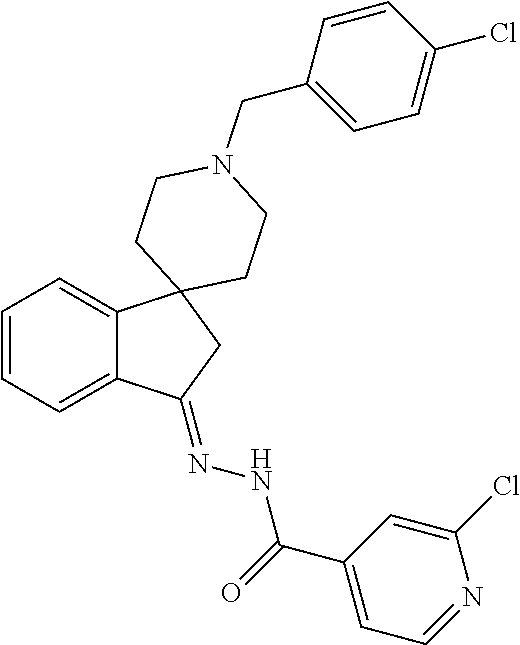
C1=CC=C2C(=C1)C1(CC2=NNC(C2=CC=NC(Cl)=C2)=O)CCN(CC2=CC=C(Cl)C=C2)CC1
